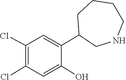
C1(Cl)=C(Cl)C=C(C2CCCCNC2)C(O)=C1
